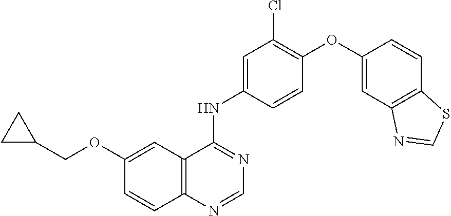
C12=C(C(NC3=CC(Cl)=C(OC4=CC5=C(C=C4)SC=N5)C=C3)=NC=N1)C=C(OCC1CC1)C=C2
